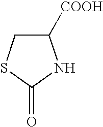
C1([COOH])CSC(=O)N1
